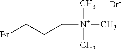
BrCCC[N+](C)(C)C.[Br-]
